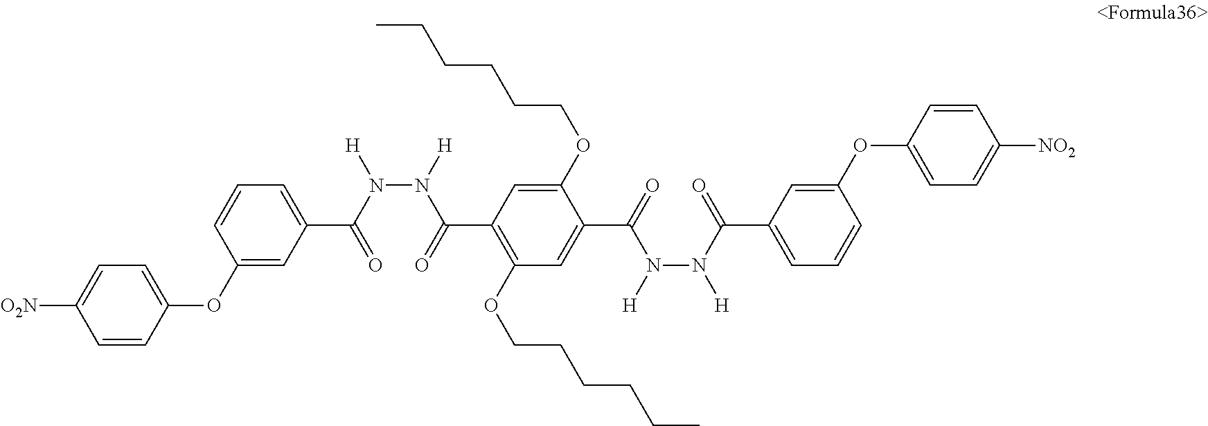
CCCCCCOC1=CC(C(N(N(C(=O)C2=CC=CC(OC3=CC=C([O2N])C=C3)=C2)[H])[H])=O)=C(OCCCCCC)C=C1C(N([H])N(C(C1=CC=CC(OC2=CC=C([NO2])C=C2)=C1)=O)[H])=O
